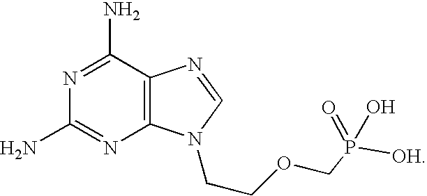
N1=C(N)C2=C(N=C1N)N(CCOCP(=O)(O)[OH])C=N2
